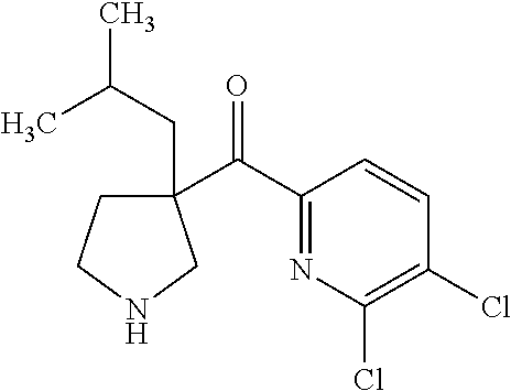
C1(C(C2=NC(Cl)=C(Cl)C=C2)=O)(CC(C)C)CCNC1
